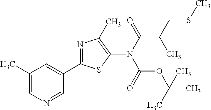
C1(C)=CN=CC(C2=NC(C)=C(N(C(C(C)CSC)=O)C(OC(C)(C)C)=O)S2)=C1
